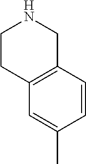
C1CC2=C(CN1)C=CC(C)=C2
